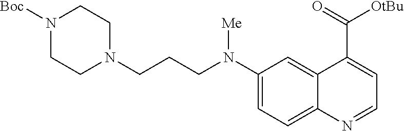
C1(N(CCCN2CCN([Boc])CC2)[Me])=CC=C2C(=C1)C(C(=O)[OtBu])=CC=N2
